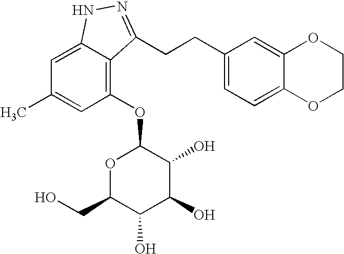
O1C(CO)C(O)C(O)C(O)C1OC1=C2C(=CC(C)=C1)NN=C2CCC1=CC=C2C(=C1)OCCO2
